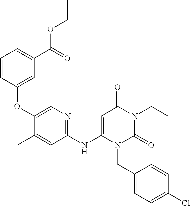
C1=CC(OC2=CN=C(NC3=CC(=O)N(CC)C(=O)N3CC3=CC=C(Cl)C=C3)C=C2C)=CC(C(=O)OCC)=C1
